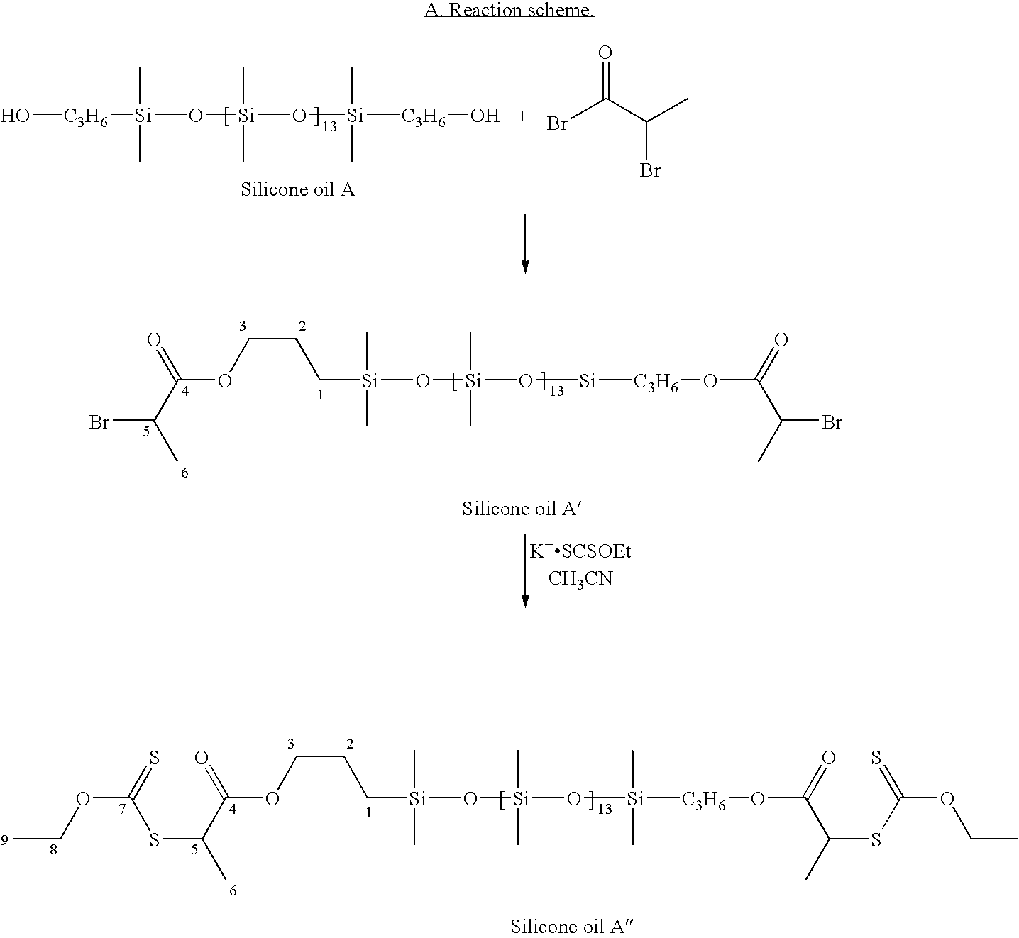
O[C3H6][Si](C)(C)O[Si](C)(C)O[Si](C)(C)[C3H6]O.BrC(C(C)Br)=O.O(CCC[Si](C)(C)O[Si](O[Si][C3H6]OC(=O)C(C)Br)(C)C)C(C(C)Br)=O.O(CCC[Si](C)(C)O[Si](O[Si]([C3H6]OC(=O)C(C)SC(OCC)=S)(C)C)(C)C)C(C(C)SC(OCC)=S)=O
